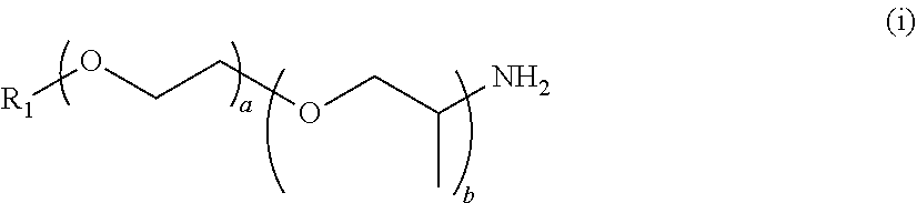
[R1]OCCOCC(N)C
